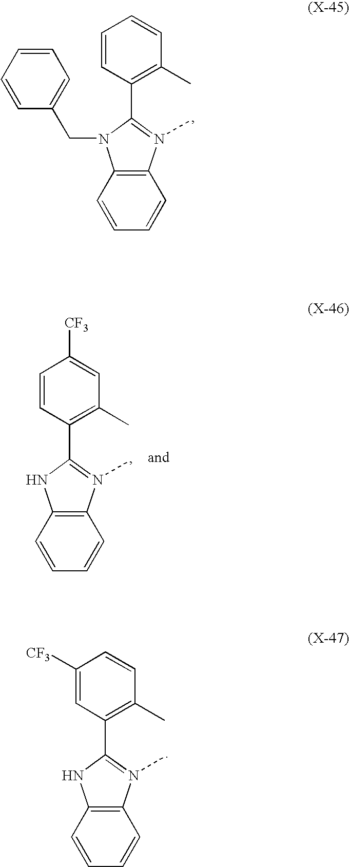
C1(C2=N(C)C3=C(N2)C=CC=C3)=C(C)C=CC([CF3])=C1.C1(C2=N(C)C3=C(N2CC2=CC=CC=C2)C=CC=C3)=C(C)C=CC=C1.C1(C2=N(C)C3=C(N2)C=CC=C3)=C(C)C=C([CF3])C=C1
